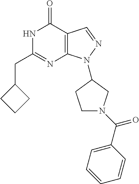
N1C(CC2CCC2)=NC2=C(C1=O)C=NN2C1CN(C(C2=CC=CC=C2)=O)CC1
